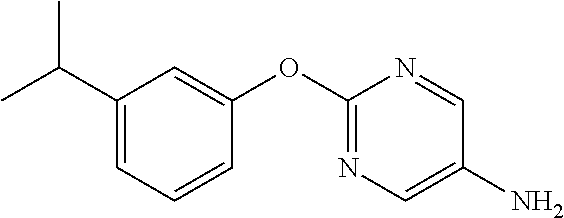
C1(C(C)C)=CC=CC(OC2=NC=C(N)C=N2)=C1
